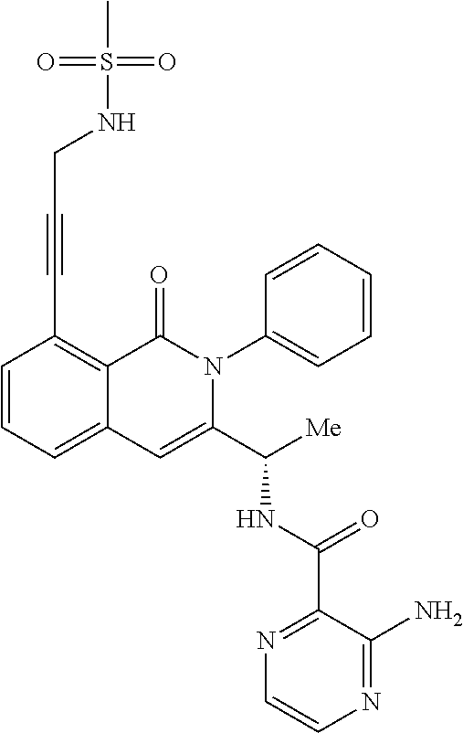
N(C(C1=CC2=CC=CC(C#CCNS(=O)(=O)C)=C2C(=O)N1C1=CC=CC=C1)[Me])C(C1=NC=CN=C1N)=O
